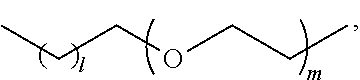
CCCOCCC
